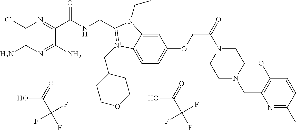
C1(Cl)=C(N)N=C(N)C(C(NCC2=[N+](CC3CCOCC3)C3=CC=C(OCC(N4CCN(CC5=C([O-])C=CC(C)=N5)CC4)=O)C=C3N2CC)=O)=N1.OC(=O)C(F)(F)F.OC(=O)C(F)(F)F
